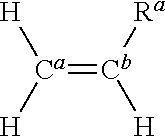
[Ca](=[Cb]([Ra])[H])([H])[H]
